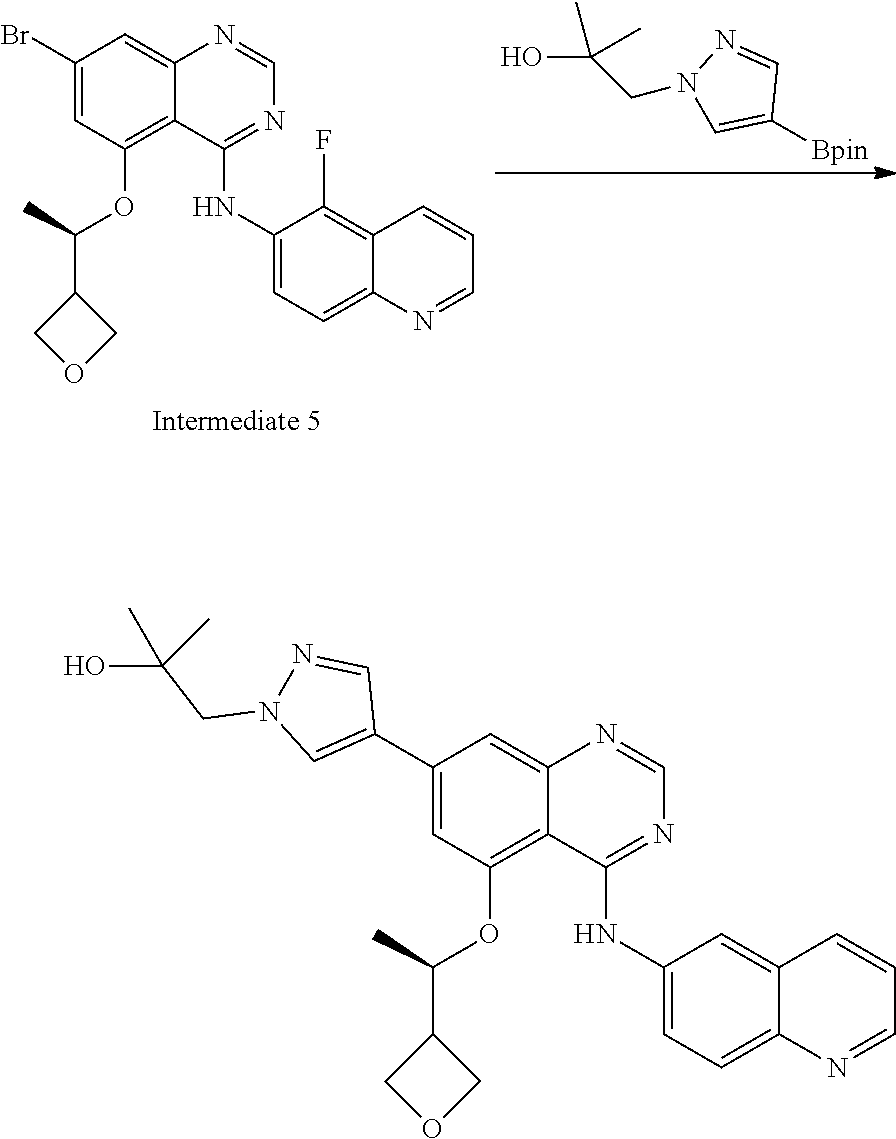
C1(C2=CN(CC(C)(C)O)N=C2)=CC(OC(C2COC2)C)=C2C(=C1)N=CN=C2NC1=CC=C2C(=C1)C=CC=N2.N1(CC(O)(C)C)C=C([Bpin])C=N1.C1(Br)=CC(OC(C2COC2)C)=C2C(=C1)N=CN=C2NC1=CC=C2C(=C1F)C=CC=N2
